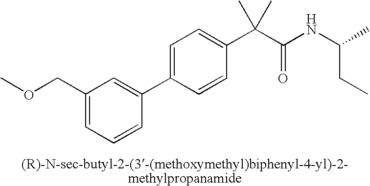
C1(COC)=CC=CC(C2=CC=C(C(C(NC(C)CC)=O)(C)C)C=C2)=C1
